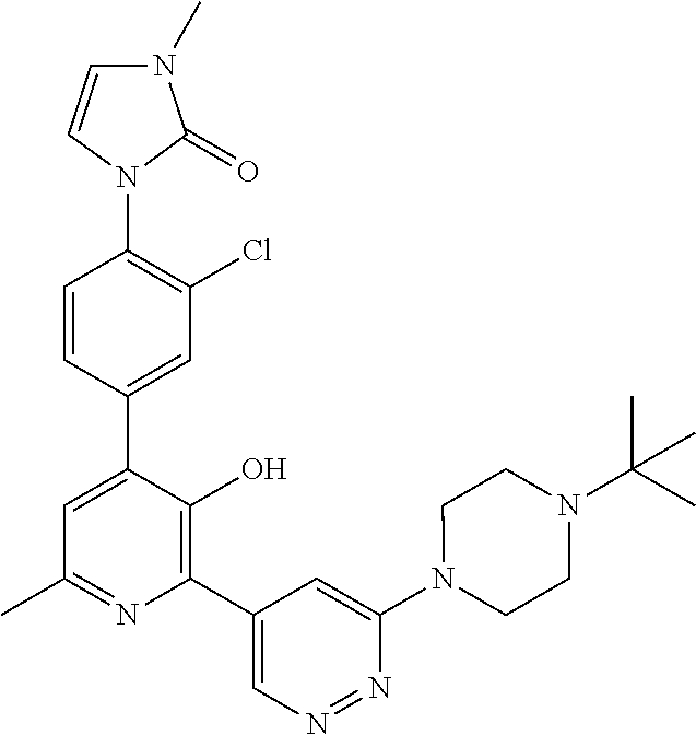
N1(C2=C(Cl)C=C(C3=CC(C)=NC(C4=CN=NC(N5CCN(C(C)(C)C)CC5)=C4)=C3O)C=C2)C(=O)N(C)C=C1
